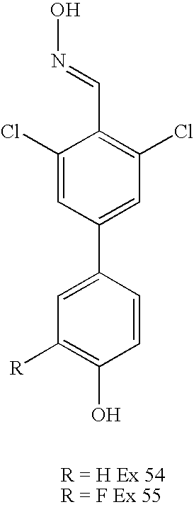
C1(Cl)=CC(C2=CC([R])=C(O)C=C2)=CC(Cl)=C1C=NO
